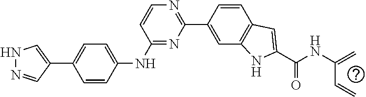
C1=C(NC2=NC(C3=CC4=C(C=C3)C=C(C(NC(C=C)=C)=O)N4)=NC=C2)C=CC(C2=CNN=C2)=C1
